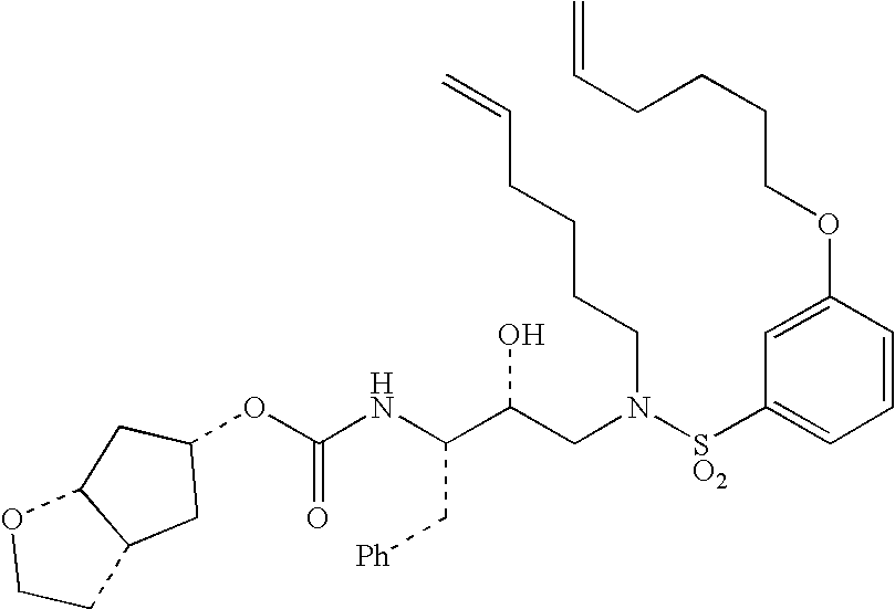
C(NC(C(CN([SO2]C1=CC=CC(OCCCCC=C)=C1)CCCCC=C)O)C[Ph])(=O)OC1CC2C(C1)OCC2
